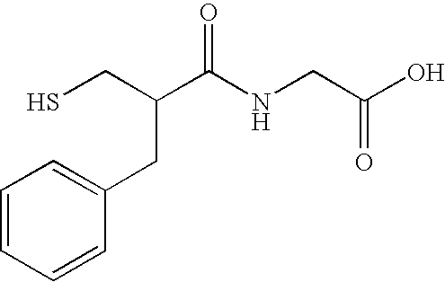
SCC(C(NCC(O)=O)=O)CC1=CC=CC=C1
